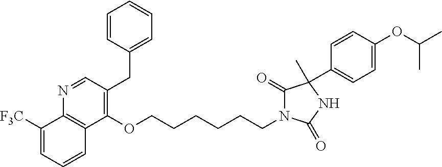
C1=CC(CC2=C(OCCCCCCN3C(=O)C(C)(C4=CC=C(OC(C)C)C=C4)NC3=O)C3=C(N=C2)C([F3C])=CC=C3)=CC=C1
